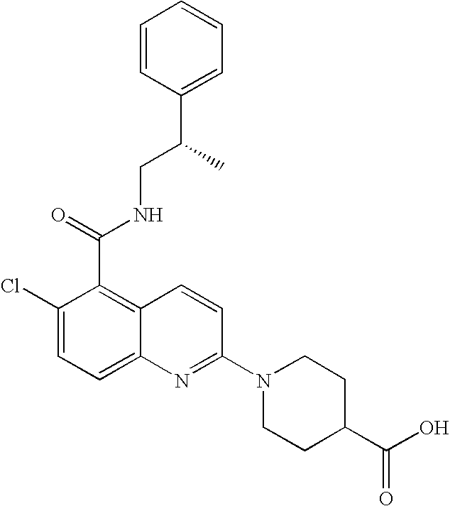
C1=CC(C(CNC(C2=C3C(=CC=C2Cl)N=C(N2CCC(C(O)=O)CC2)C=C3)=O)C)=CC=C1
